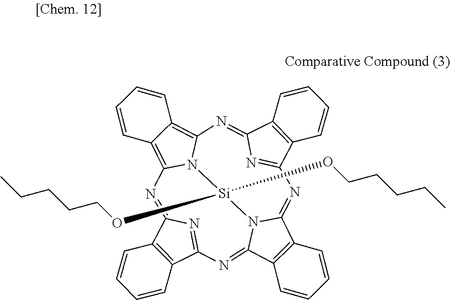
N1=C2N=C(N=C3N4C(=NC5=NC(=NC6=C7C(=C1N6[Si]4(OCCCCC)OCCCCC)C=CC=C7)C1=C5C=CC=C1)C1=C3C=CC=C1)C1=C2C=CC=C1
